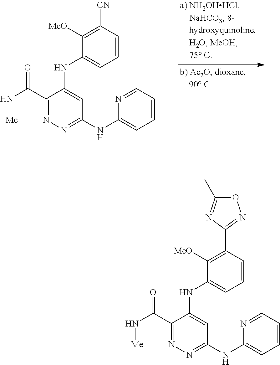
C1=CC([CN])=C([MeO])C(NC2=CC(NC3=CC=CC=N3)=NN=C2C(N[Me])=O)=C1.C1=CC(C2=NOC(C)=N2)=C([MeO])C(NC2=CC(NC3=CC=CC=N3)=NN=C2C(N[Me])=O)=C1
